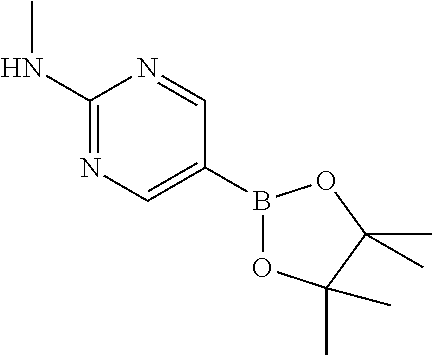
N(C1=NC=C(B2OC(C)(C)C(C)(C)O2)C=N1)C
